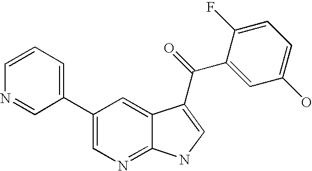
C1(C2=CC=CN=C2)=CN=C2C(=C1)C(C(C1=CC(O)=CC=C1F)=O)=CN2
